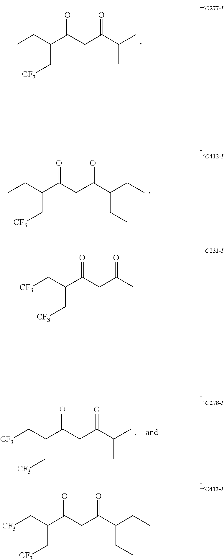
C(CC)(C(CC(C(C[CF3])CC)=O)=O)CC.C(C(C(CC)CC)=O)C(C(C[CF3])C[CF3])=O.C(C)(C(CC(C(C[CF3])CC)=O)=O)C.C(C(C)=O)C(C(C[CF3])C[CF3])=O.C(C(C(C)C)=O)C(C(C[CF3])C[CF3])=O
